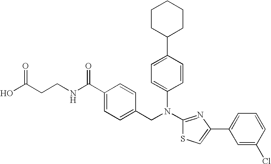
N(C1=NC(C2=CC=CC(Cl)=C2)=CS1)(CC1=CC=C(C(NCCC(O)=O)=O)C=C1)C1=CC=C(C2CCCCC2)C=C1
